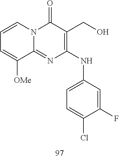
C1=CC=C([OMe])C2=NC(NC3=CC=C(Cl)C(F)=C3)=C(CO)C(=O)N12
